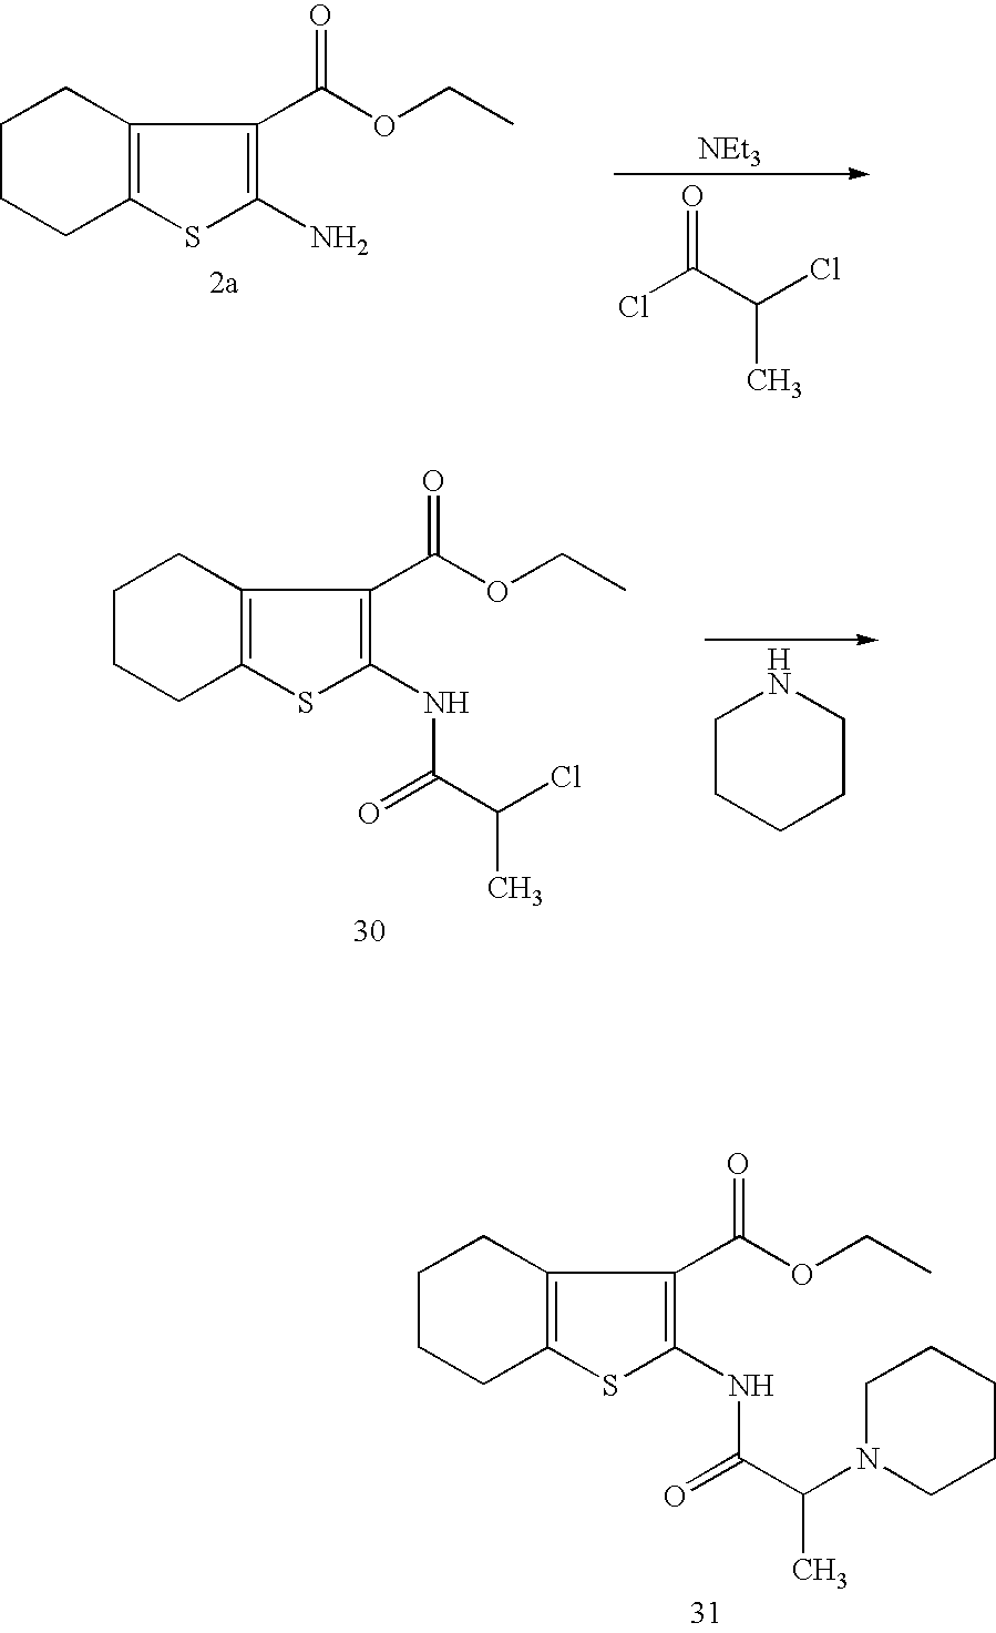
C1CCC2=C(C(C(OCC)=O)=C(N)S2)C1.[NEt3].ClC(C(Cl)C)=O.C1CCC2=C(C(C(OCC)=O)=C(NC(C(Cl)C)=O)S2)C1.C1CCCCN1.C1CCC2=C(C(C(OCC)=O)=C(NC(C(N3CCCCC3)C)=O)S2)C1
